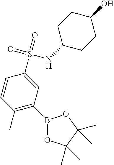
C1(C)=C(B2OC(C)(C)C(C)(C)O2)C=C(S(=O)(=O)NC2CCC(O)CC2)C=C1
